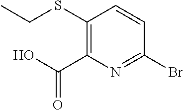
N1=C(Br)C=CC(SCC)=C1C(O)=O
